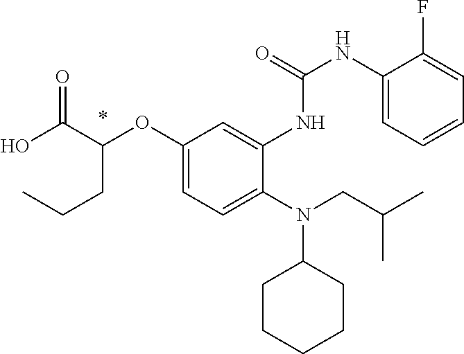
OC(C(CCC)OC1=CC=C(N(CC(C)C)C2CCCCC2)C(NC(NC2=CC=CC=C2F)=O)=C1)=O
